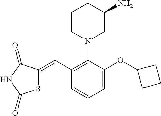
S1C(=CC2=C(N3CC(N)CCC3)C(OC3CCC3)=CC=C2)C(=O)NC1=O
